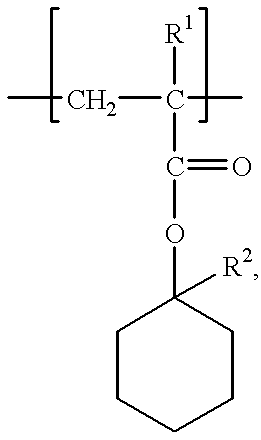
C(C([R1])(C(OC1([R2])CCCCC1)=O)C)C
